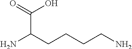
O=C(O)C(CCCCN)N
